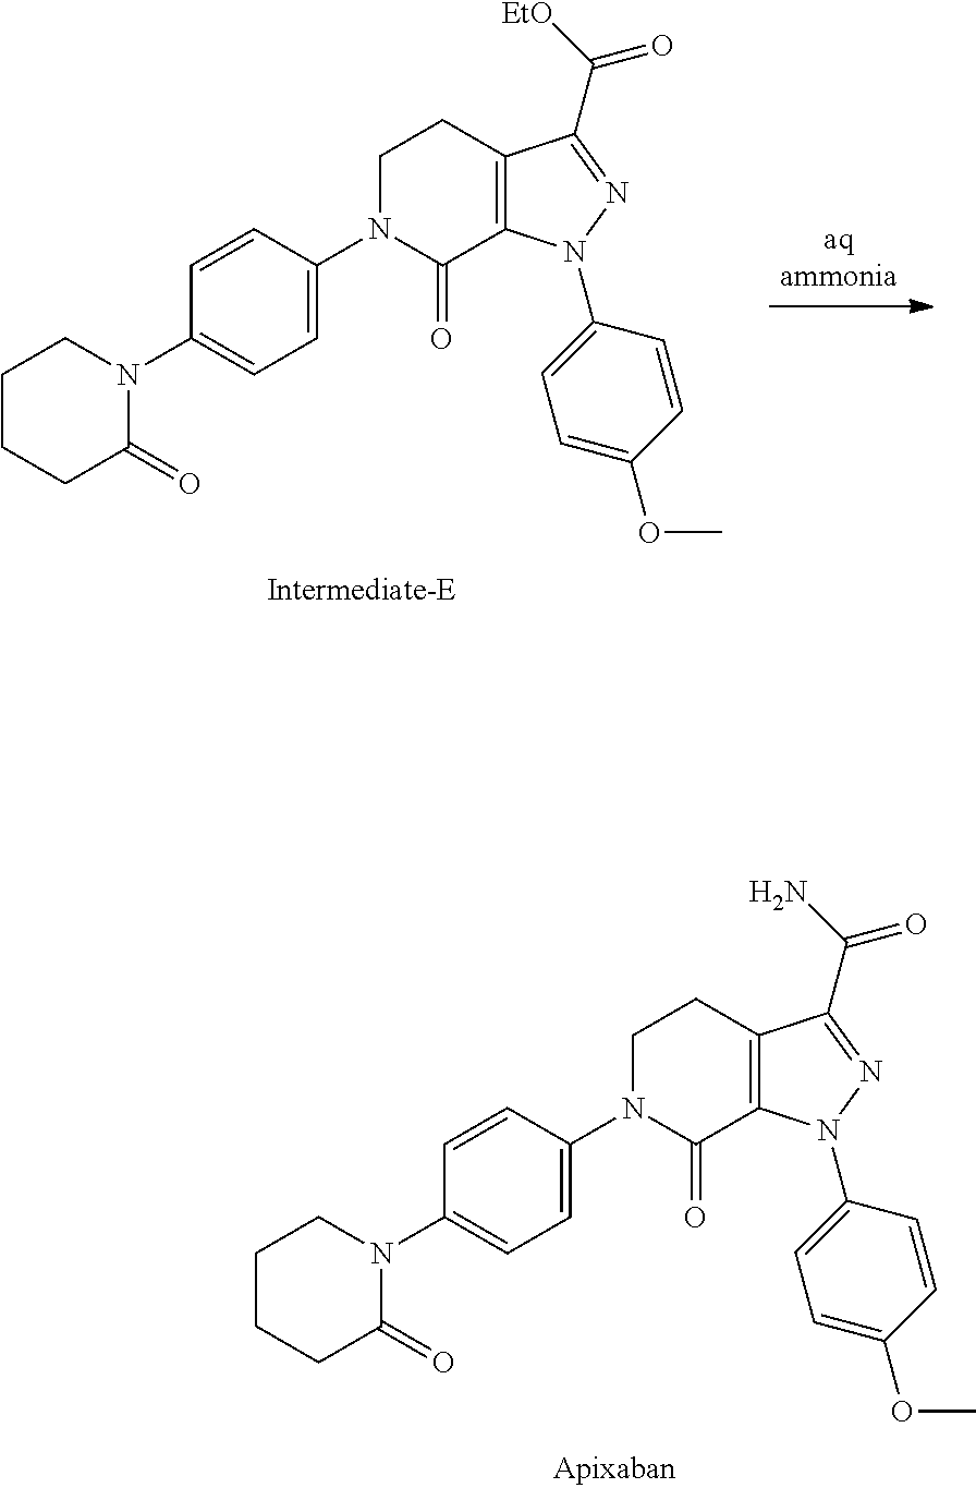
C1CCC(=O)N(C2=CC=C(N3C(=O)C4=C(CC3)C(C(=O)[EtO])=NN4C3=CC=C(OC)C=C3)C=C2)C1.C1CCC(=O)N(C2=CC=C(N3C(=O)C4=C(CC3)C(C(=O)N)=NN4C3=CC=C(OC)C=C3)C=C2)C1
